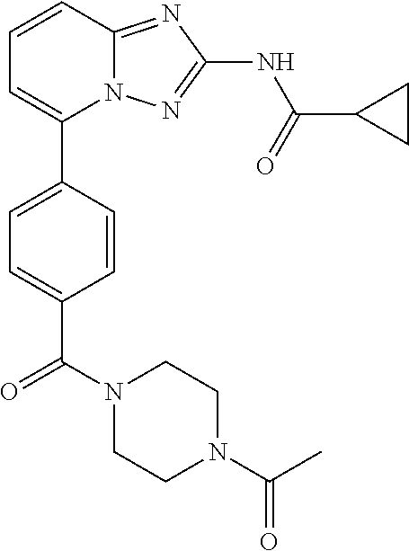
C1=CC2=NC(NC(=O)C3CC3)=NN2C(C2=CC=C(C(N3CCN(C(C)=O)CC3)=O)C=C2)=C1
